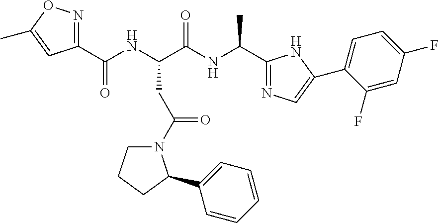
C(NC(C(NC(=O)C1=NOC(C)=C1)CC(=O)N1CCCC1C1=CC=CC=C1)=O)(C)C1=NC=C(C2=CC=C(F)C=C2F)N1
